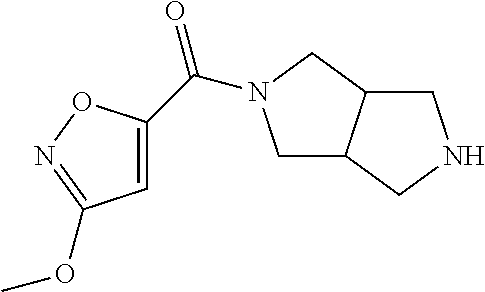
C1C2C(CN1C(=O)C1=CC(OC)=NO1)CNC2
